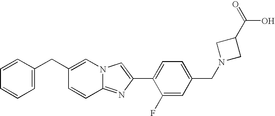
C1=CC(CC2=CN3C(=NC(C4=CC=C(CN5CC(C(=O)O)C5)C=C4F)=C3)C=C2)=CC=C1
